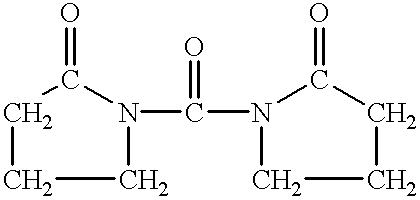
C1CCN(C(N2CCCC2=O)=O)C1=O
